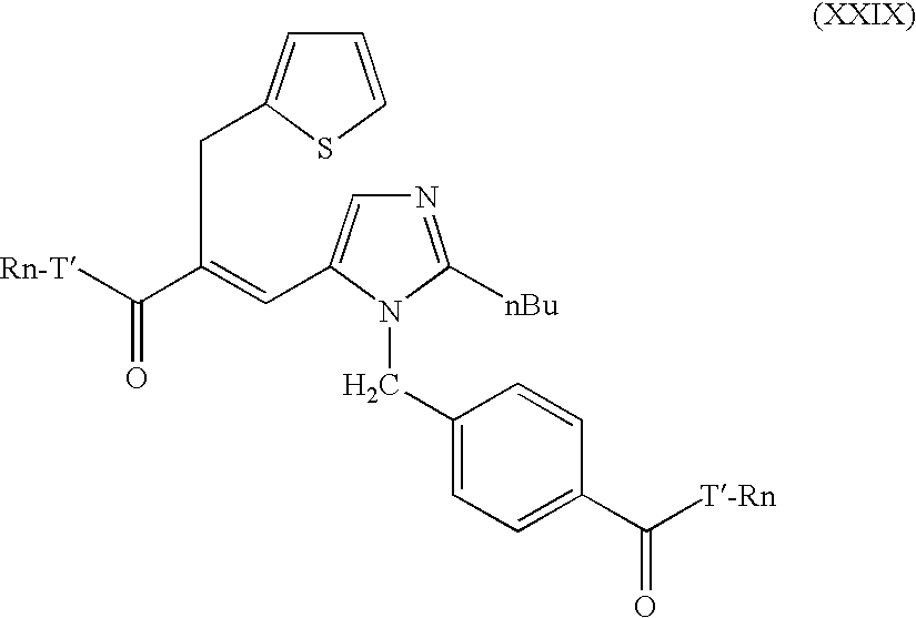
C1=CSC(CC(C([Rn-T])=O)=CC2=CN=C([nBu])N2CC2=CC=C(C([T-Rn])=O)C=C2)=C1
